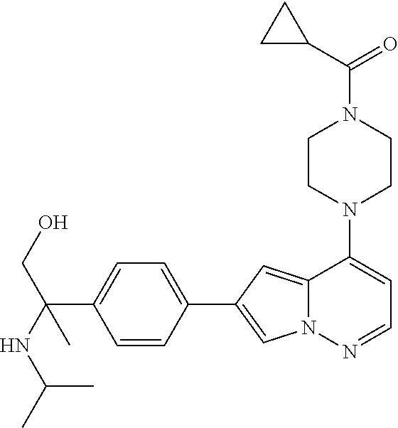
N1(C2=CC=NN3C2=CC(C2=CC=C(C(NC(C)C)(CO)C)C=C2)=C3)CCN(C(=O)C2CC2)CC1
